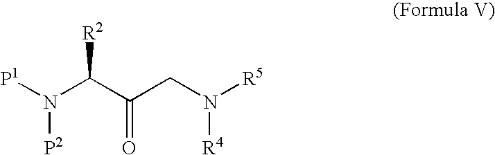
N(C(C(CN([R5])[R4])=O)[R2])([P1])[P2]
